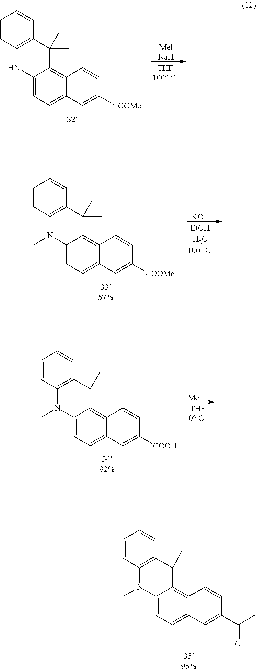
[MelNaH].C12=CC=C3C(=C1C(C)(C)C1=C(N2)C=CC=C1)C=CC([COOMe])=C3.[KOH].C12=CC=C3C(=C1C(C)(C)C1=C(N2C)C=CC=C1)C=CC([COOMe])=C3.[MeLi].C12=CC=C3C(=C1C(C)(C)C1=C(N2C)C=CC=C1)C=CC([COOH])=C3.C12=CC=C3C(=C1C(C)(C)C1=C(N2C)C=CC=C1)C=CC(C(C)=O)=C3
